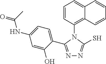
N1=C(C2=CC=C(NC(C)=O)C=C2O)N(C2=C3C(=CC=C2)C=CC=C3)C(S)=N1
